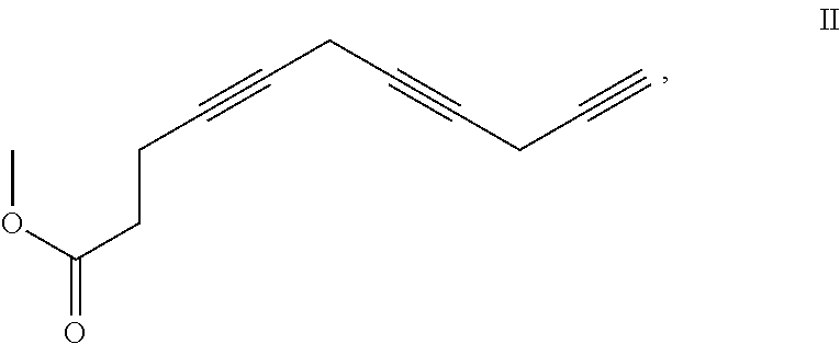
COC(CCC#CCC#CCC#C)=O
